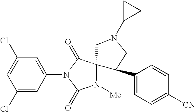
C1(Cl)=CC(Cl)=CC(N2C(=O)N([Me])C3(C2=O)CN(C2CC2)CC3C2=CC=C([CN])C=C2)=C1
